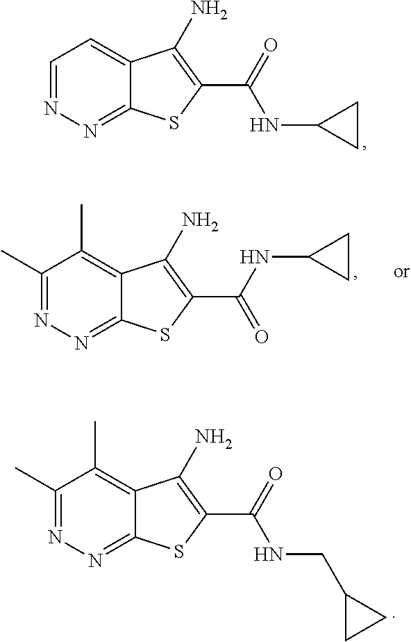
C1=NN=C2C(=C1)C(N)=C(C(=O)NC1CC1)S2.C1(C)=NN=C2C(=C1C)C(N)=C(C(NC1CC1)=O)S2.C1(C)=NN=C2C(=C1C)C(N)=C(C(=O)NCC1CC1)S2
